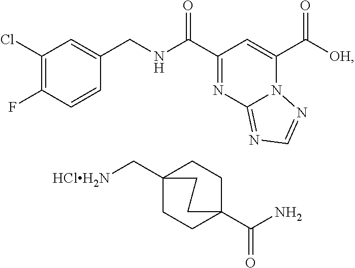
C1(Cl)=C(F)C=CC(CNC(C2=NC3=NC=NN3C(C([OH])=O)=C2)=O)=C1.C12(C[HClH2N])CCC(C(N)=O)(CC1)CC2
